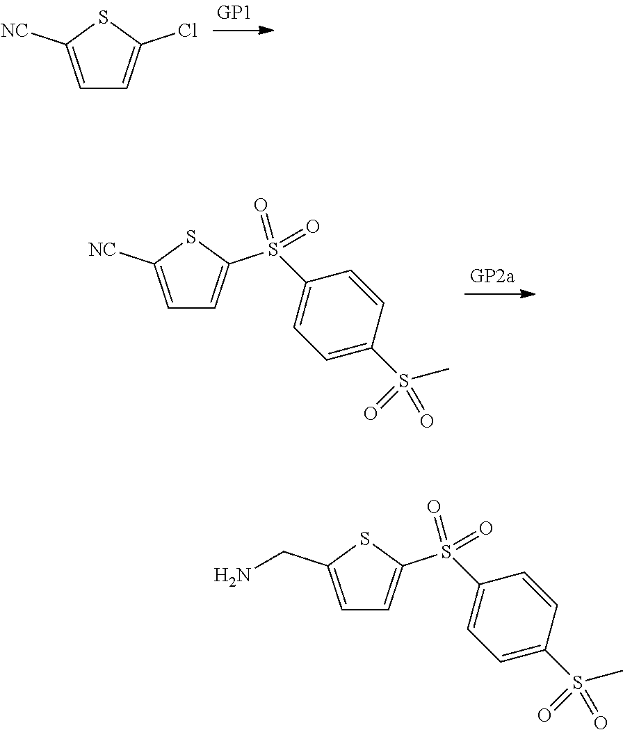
C1=C([NC])SC(S(=O)(=O)C2=CC=C(S(C)(=O)=O)C=C2)=C1.C1=C(CN)SC(S(=O)(=O)C2=CC=C(S(C)(=O)=O)C=C2)=C1.C1=C([NC])SC(Cl)=C1
